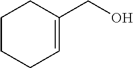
C1CCC=C(CO)C1
